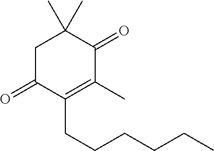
C1C(=O)C(CCCCCC)=C(C)C(=O)C1(C)C
